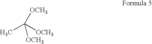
CC([OCH3])([OCH3])[OCH3]
